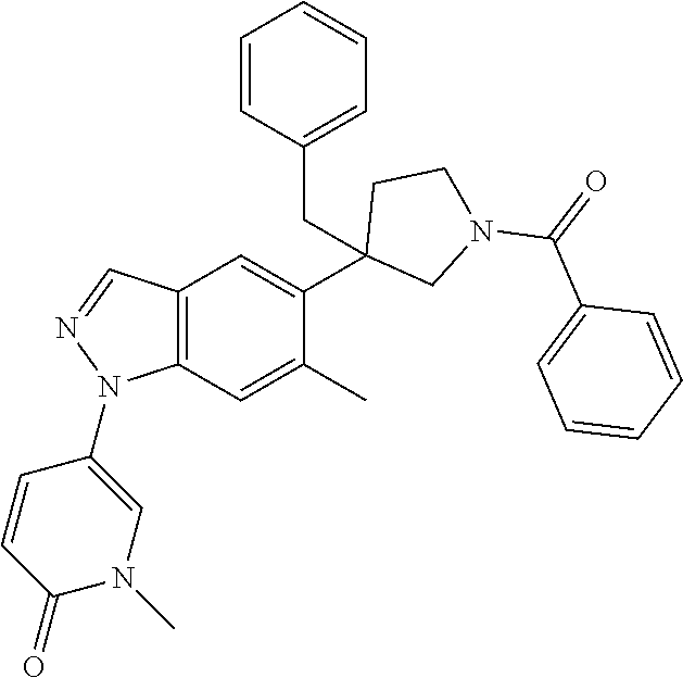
C1(C2=CC3=C(C=C2C)N(C2=CN(C)C(=O)C=C2)N=C3)(CC2=CC=CC=C2)CN(C(=O)C2=CC=CC=C2)CC1
